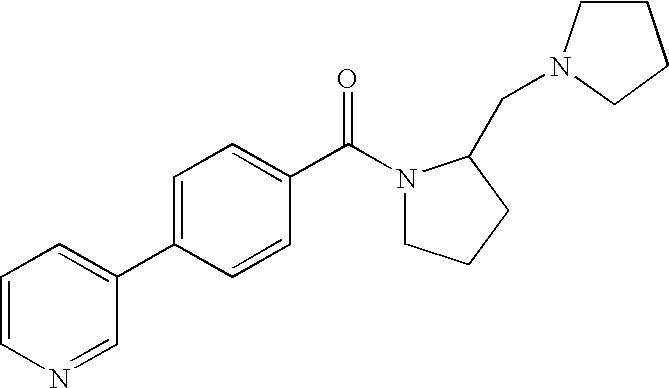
C1=CC=C(C2=CC=C(C(N3CCCC3CN3CCCC3)=O)C=C2)C=N1
